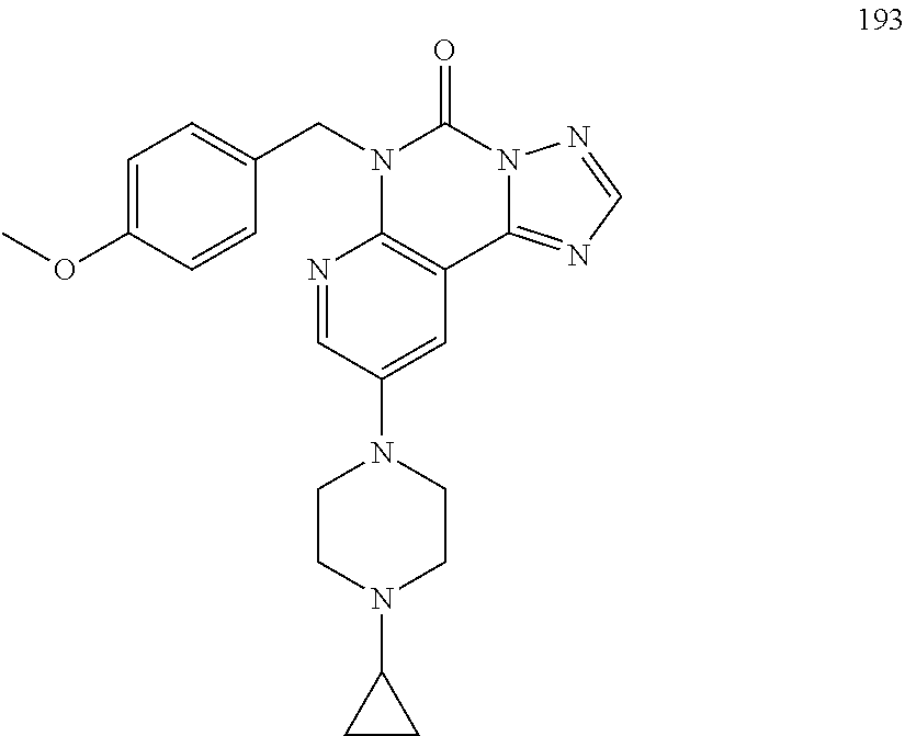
C1=C(OC)C=CC(CN2C3=C(C4=NC=NN4C2=O)C=C(N2CCN(C4CC4)CC2)C=N3)=C1
